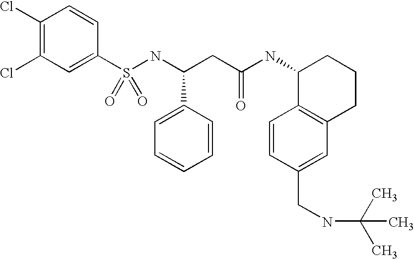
S(NC(CC(NC1C2=C(CCC1)C=C(CNC(C)(C)C)C=C2)=O)C1=CC=CC=C1)(=O)(=O)C1=CC(Cl)=C(Cl)C=C1
